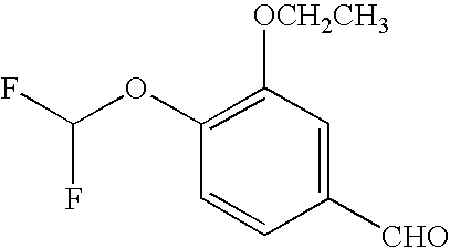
C1([OCH2CH3])=C(OC(F)F)C=CC([CHO])=C1
